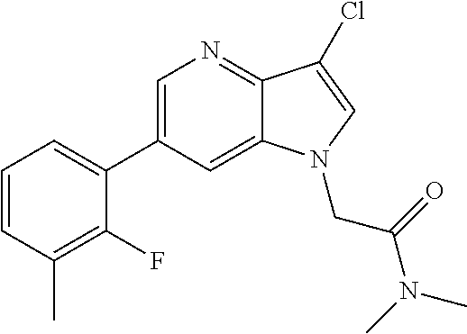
C1=C(C2=CC=CC(C)=C2F)C=C2C(=N1)C(Cl)=CN2CC(N(C)C)=O
